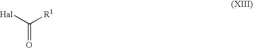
C(=O)([R1])[Hal]
